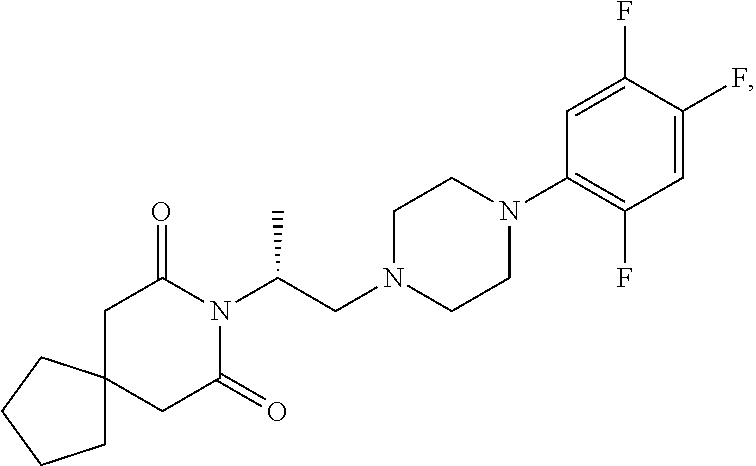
C1C(=O)N(C(CN2CCN(C3=C(F)C=C(F)C(F)=C3)CC2)C)C(=O)CC12CCCC2
